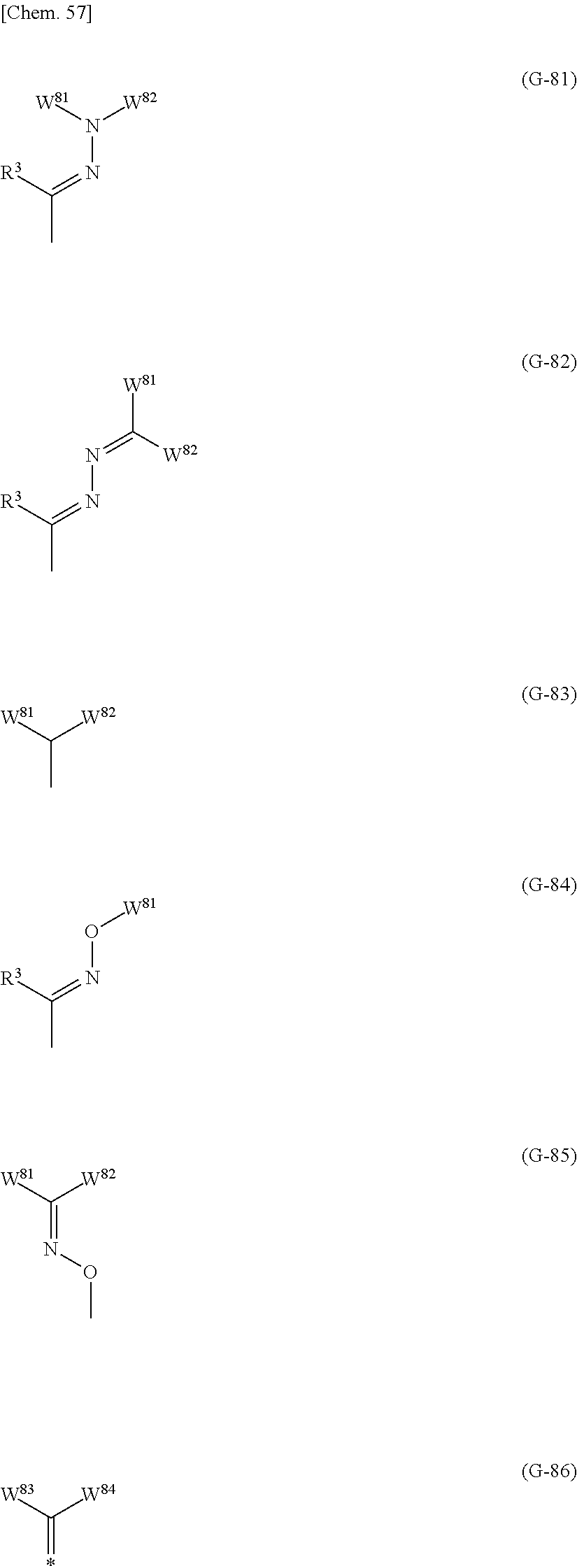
N(N=C(C)[R3])([W81])[W82].N(N=C(C)[R3])=C([W81])[W82].C(C)([W81])[W82].O(N=C(C)[R3])[W81].O(C)N=C([W81])[W82].C(=*)([W83])[W84]
